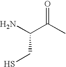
C(C(C)=O)(N)CS
